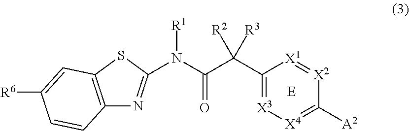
C1(C(C(N([R1])C2=NC3=C(S2)C=C([R6])C=C3)=O)([R3])[R2])=[X3][X4]=C([A2])[X2]=[X1]1
